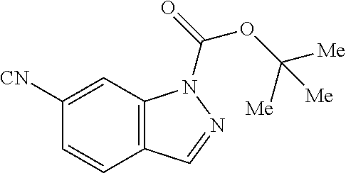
C1([CN])=CC2=C(C=C1)C=NN2C(=O)OC([Me])([Me])[Me]
